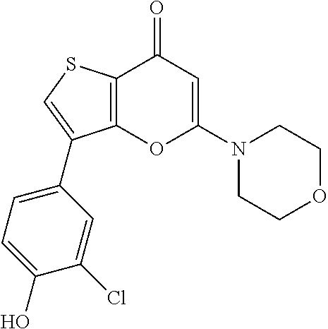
C12=C(C(=O)C=C(N3CCOCC3)O1)SC=C2C1=CC=C(O)C(Cl)=C1
